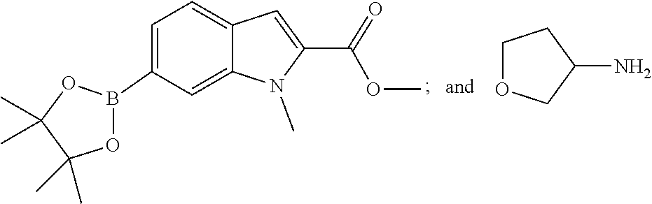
C1(N)COCC1.C1=C(B2OC(C)(C)C(C)(C)O2)C=C2C(=C1)C=C(C(=O)OC)N2C
